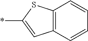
*C1=CC2=C(C=CC=C2)S1
